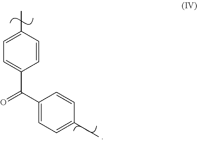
C1=CC(C)=CC=C1C(C1=CC=C(C)C=C1)=O
